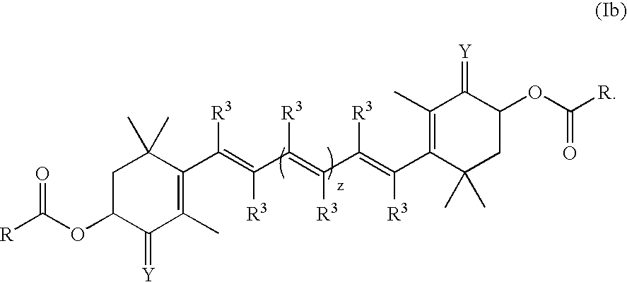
C1C(OC([R])=O)C(=[Y])C(C)=C(C(=C(C(=C(C(=C(C2=C(C)C(=[Y])C(OC([R])=O)CC2(C)C)[R3])[R3])[R3])[R3])[R3])[R3])C1(C)C
